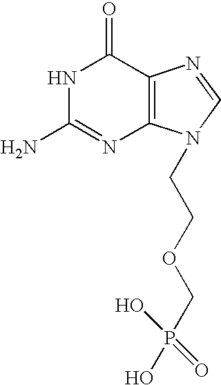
C1(N)=NC2=C(C(=O)N1)N=CN2CCOCP(O)(O)=O
